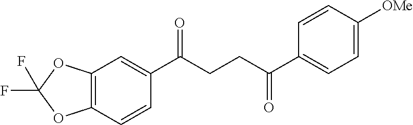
C12=C(C=CC(C(CCC(C3=CC=C([OMe])C=C3)=O)=O)=C1)OC(F)(F)O2
